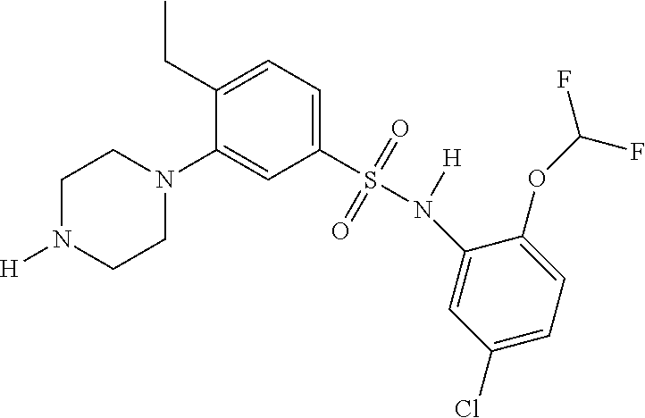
C1N([H])CCN(C2=CC(S(N(C3=CC(Cl)=CC=C3OC(F)F)[H])(=O)=O)=CC=C2CC)C1
